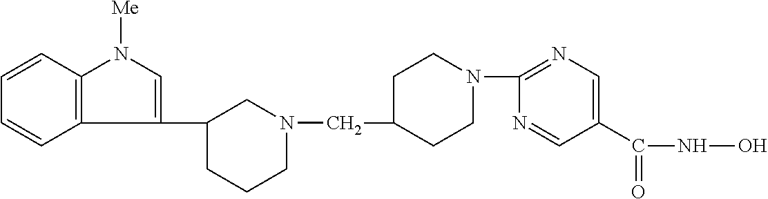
C12=C(C=CC=C1)N([Me])C=C2C1CCCN(CC2CCN(C3=NC=C(C(NO)=O)C=N3)CC2)C1
